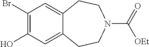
OC1=C(Br)C=C2C(=C1)CCN(C(=O)[OEt])CC2
